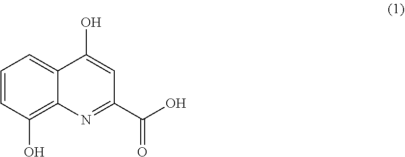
C1=CC(O)=C2C(=C1)C(O)=CC(C(=O)O)=N2
